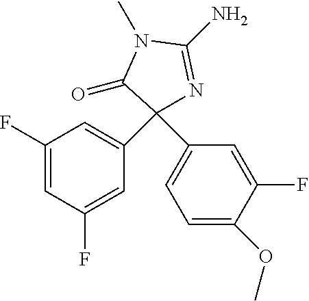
C1(F)=CC(F)=CC(C2(C3=CC=C(OC)C(F)=C3)N=C(N)N(C)C2=O)=C1
